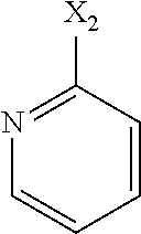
C1=CC([X2])=NC=C1
